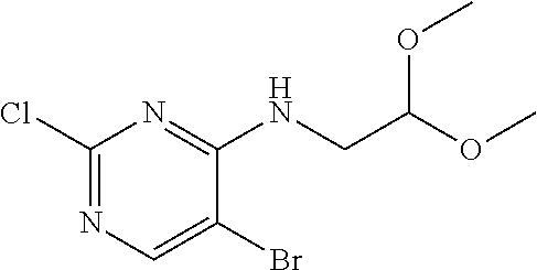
C1(Cl)=NC=C(Br)C(NCC(OC)OC)=N1
